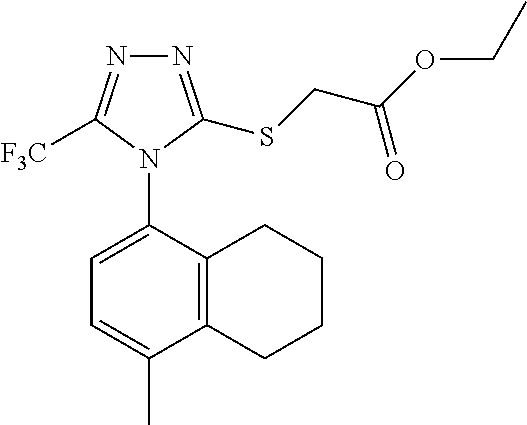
C12=C(C(N3C([F3C])=NN=C3SCC(OCC)=O)=CC=C1C)CCCC2
